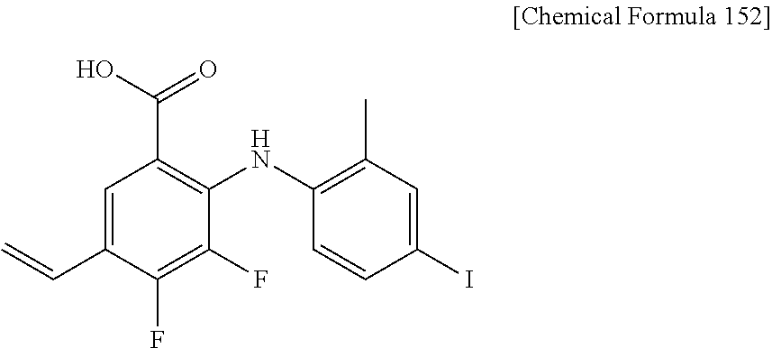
C=CC1=CC(C(O)=O)=C(NC2=C(C)C=C(I)C=C2)C(F)=C1F
